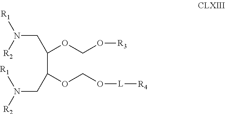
C(C(OCO[R3])CN([R2])[R1])(OCO[L][R4])CN([R1])[R2]
